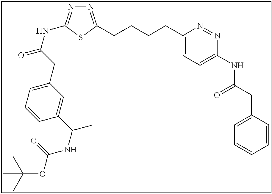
N1=C(CCCCC2=CC=C(NC(CC3=CC=CC=C3)=O)N=N2)SC(NC(=O)CC2=CC=CC(C(NC(OC(C)(C)C)=O)C)=C2)=N1
